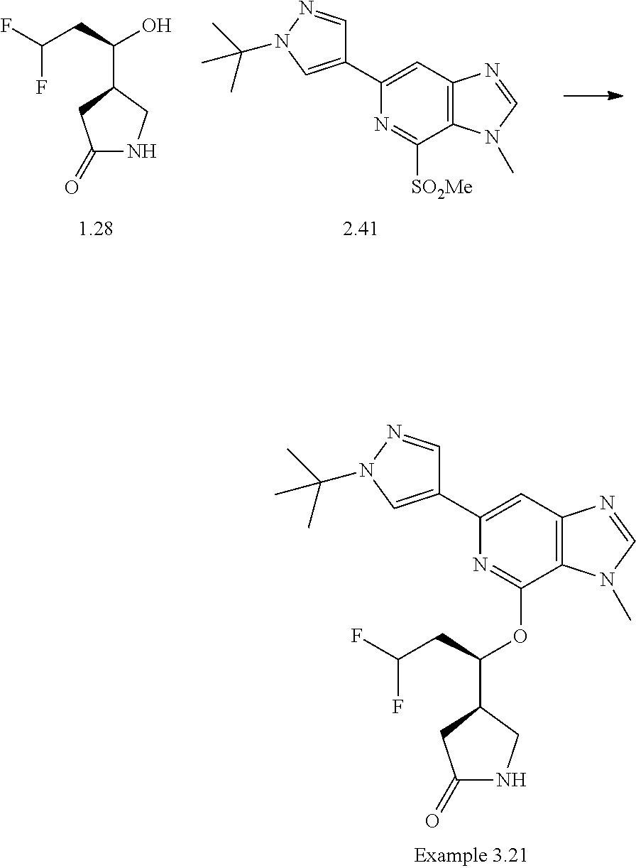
C1(C2=CC3=C(C(OC(C4CC(=O)NC4)CC(F)F)=N2)N(C)C=N3)=CN(C(C)(C)C)N=C1.OC(C1CC(=O)NC1)CC(F)F.C1(C2=CC3=C(C([SO2Me])=N2)N(C)C=N3)=CN(C(C)(C)C)N=C1
